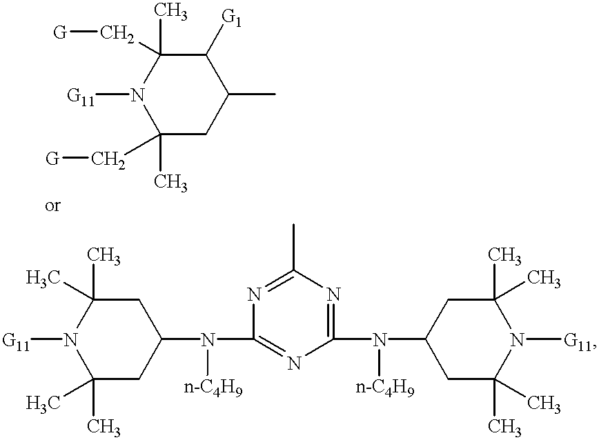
[G]CC1(C)N([G11])C(C[G])(C)CC(C)C1[G1].C1(C)(C)N([G11])C(C)(C)CC(N(C2=NC(N(C3CC(C)(C)N([G11])C(C)(C)C3)[n-C4H9])=NC(C)=N2)[n-C4H9])C1
